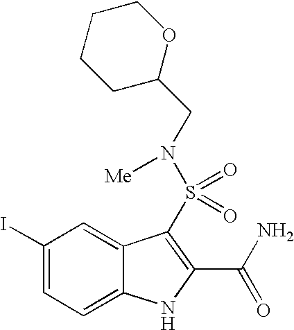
C1(I)=CC=C2C(=C1)C(S(=O)(=O)N([Me])CC1OCCCC1)=C(C(N)=O)N2
